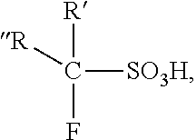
C([SO3H])(F)([R])[R]
